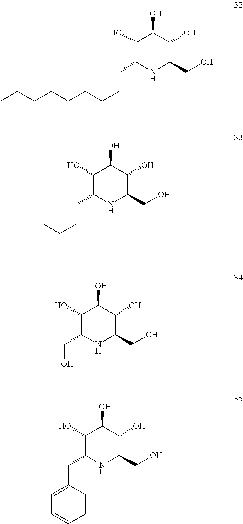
C1(O)C(CCCCCCCCC)NC(CO)C(O)C1O.C1(O)C(CCCC)NC(CO)C(O)C1O.C1(O)C(CO)NC(CO)C(O)C1O.C1(O)C(CC2=CC=CC=C2)NC(CO)C(O)C1O
